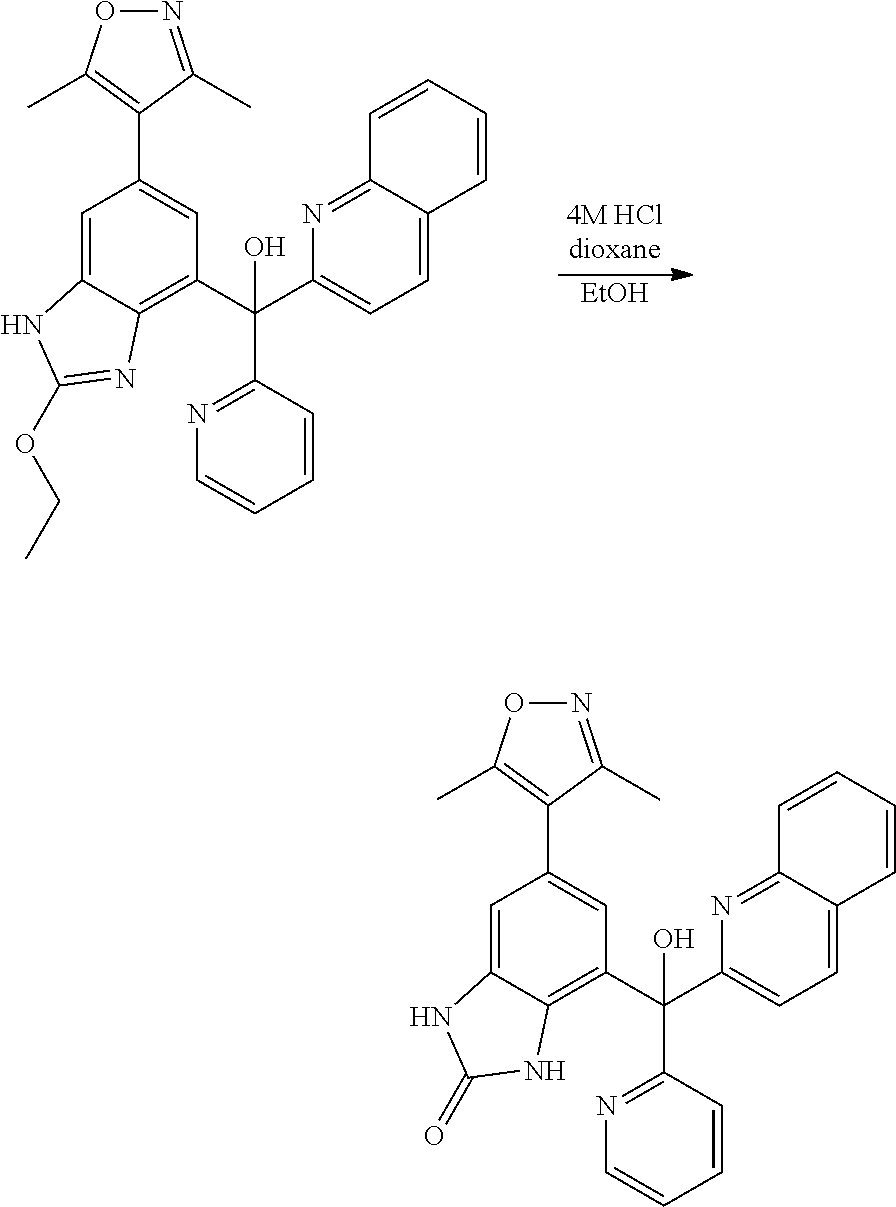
N1=C(C)C(C2=CC(C(C3=CC=C4C(=N3)C=CC=C4)(C3=NC=CC=C3)O)=C3C(=C2)NC(OCC)=N3)=C(C)O1.[EtOH].N1=C(C)C(C2=CC(C(C3=CC=C4C(=N3)C=CC=C4)(C3=NC=CC=C3)O)=C3C(=C2)NC(=O)N3)=C(C)O1
